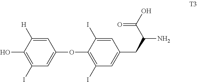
C1=C([H])C(O)=C(I)C=C1OC1=C(I)C=C(CC(N)C(O)=O)C=C1I
